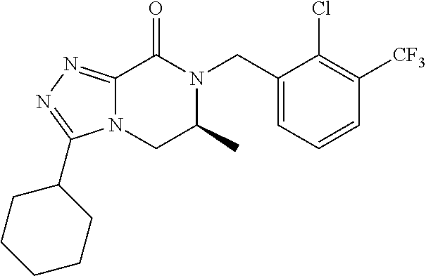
C12=NN=C(C3CCCCC3)N1CC(C)N(CC1=CC=CC([CF3])=C1Cl)C2=O
